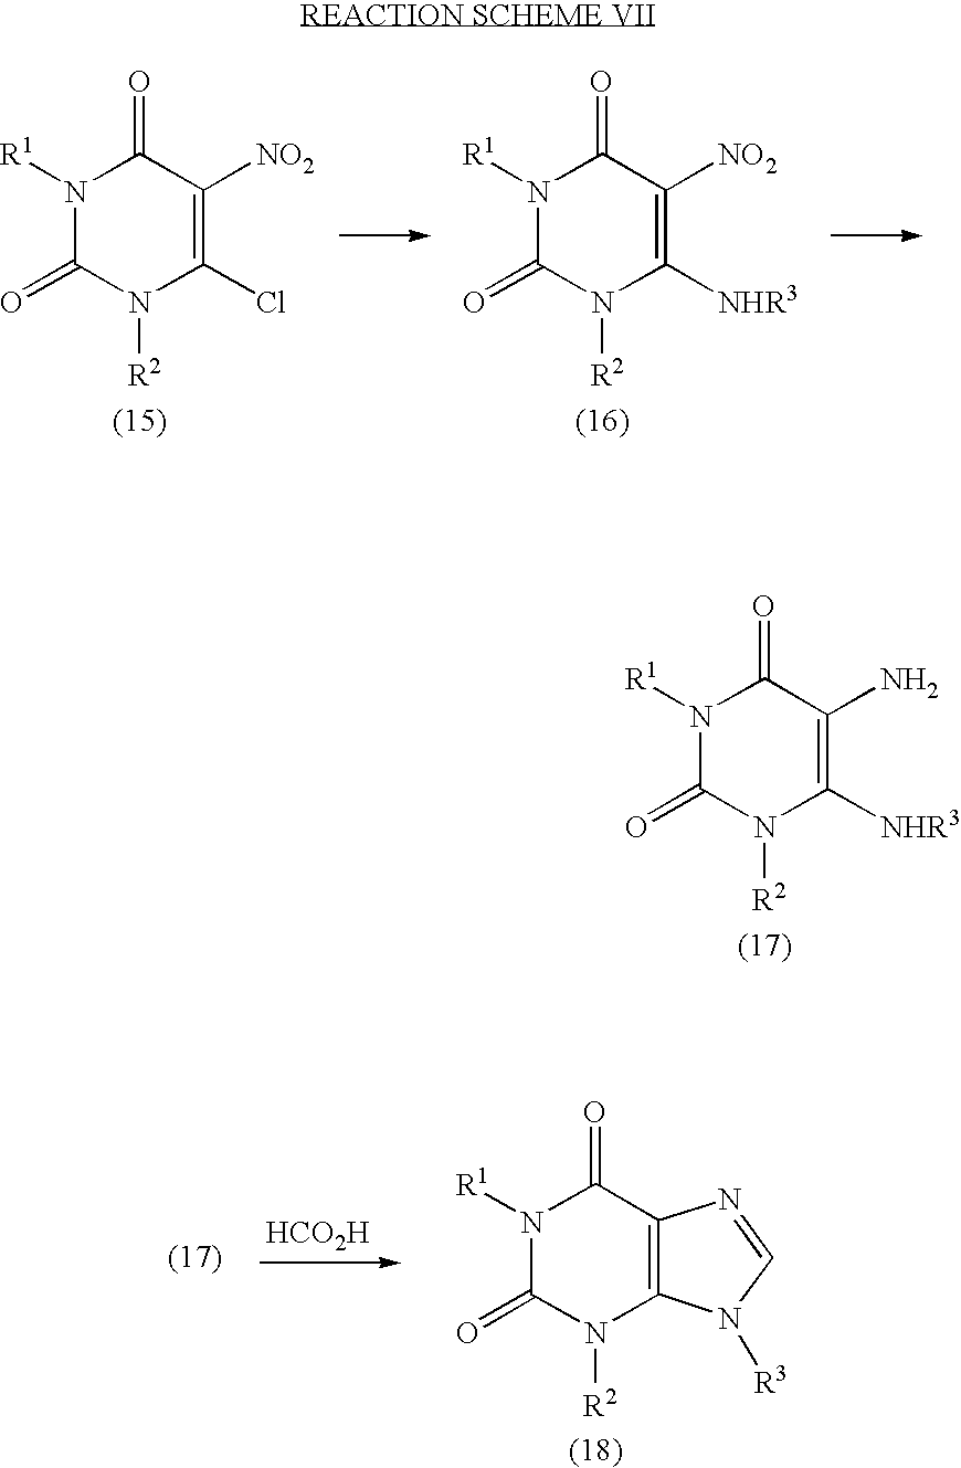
N1([R1])C(=O)N([R2])C(Cl)=C([NO2])C1=O.N1([R1])C(=O)N([R2])C([NHR3])=C([NO2])C1=O.N1([R1])C(=O)N([R2])C([NHR3])=C(N)C1=O.N1([R1])C(=O)N([R2])C2=C(C1=O)N=CN2[R3].[HCO2H]
